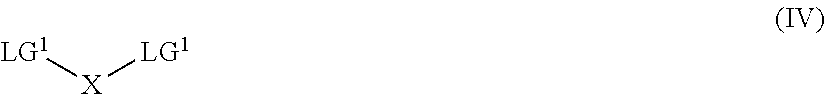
[LG1][X][LG1]
